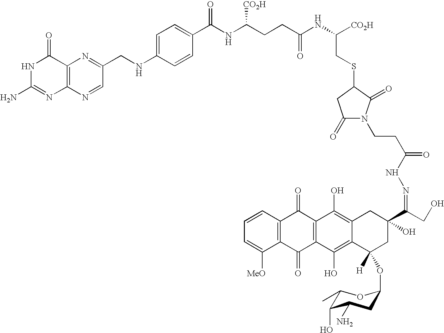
N1C(N)=NC2=C(C1=O)N=C(CNC1=CC=C(C(NC(CCC(NC([CO2H])CSC3C(=O)N(CCC(=O)NN=C(C4(O)CC5=C(O)C6=C(C(O)=C5C([H])(OC5CC(N)C(O)C(C)O5)C4)C(=O)C4=C(C6=O)C=CC=C4[MeO])CO)C(=O)C3)=O)[CO2H])=O)C=C1)C=N2
